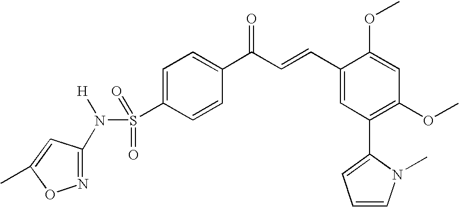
C1(S(=O)(N([H])C2=NOC(C)=C2)=O)=CC=C(C(C=CC2=CC(C3=CC=CN3C)=C(OC)C=C2OC)=O)C=C1
